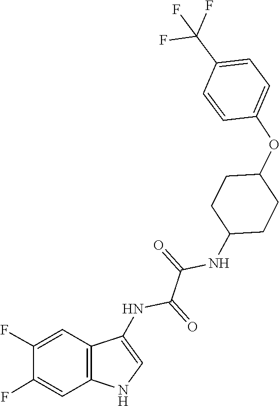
C1C(NC(C(NC2=CNC3=C2C=C(F)C(F)=C3)=O)=O)CCC(OC2=CC=C(C(F)(F)F)C=C2)C1
